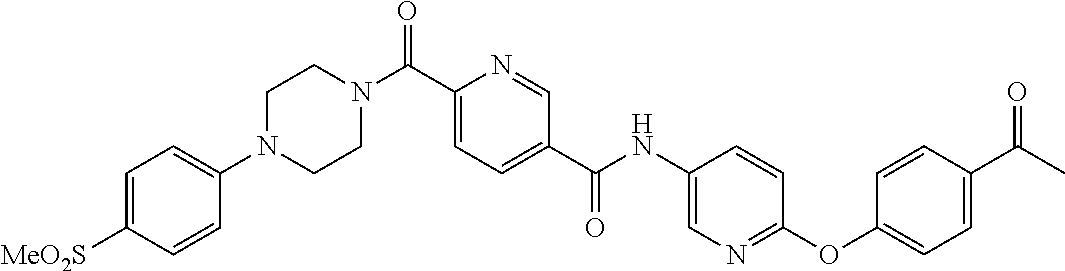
C1CN(C(C2=CC=C(C(=O)NC3=CN=C(OC4=CC=C(C(=O)C)C=C4)C=C3)C=N2)=O)CCN1C1=CC=C([MeO2S])C=C1
